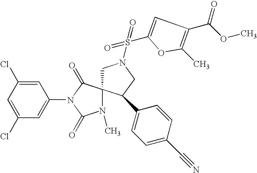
C1=C(Cl)C=C(N2C(=O)N(C)C3(C2=O)CN(S(=O)(=O)C2=CC(C(=O)OC)=C(C)O2)CC3C2=CC=C(C#N)C=C2)C=C1Cl
